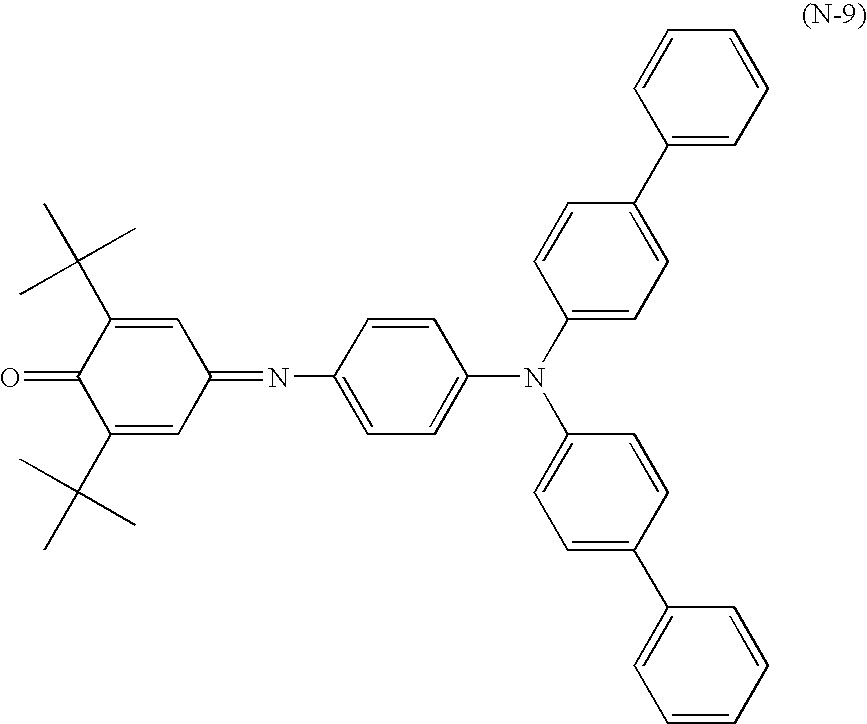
C1(C(C)(C)C)=CC(=NC2=CC=C(N(C3=CC=C(C4=CC=CC=C4)C=C3)C3=CC=C(C4=CC=CC=C4)C=C3)C=C2)C=C(C(C)(C)C)C1=O
